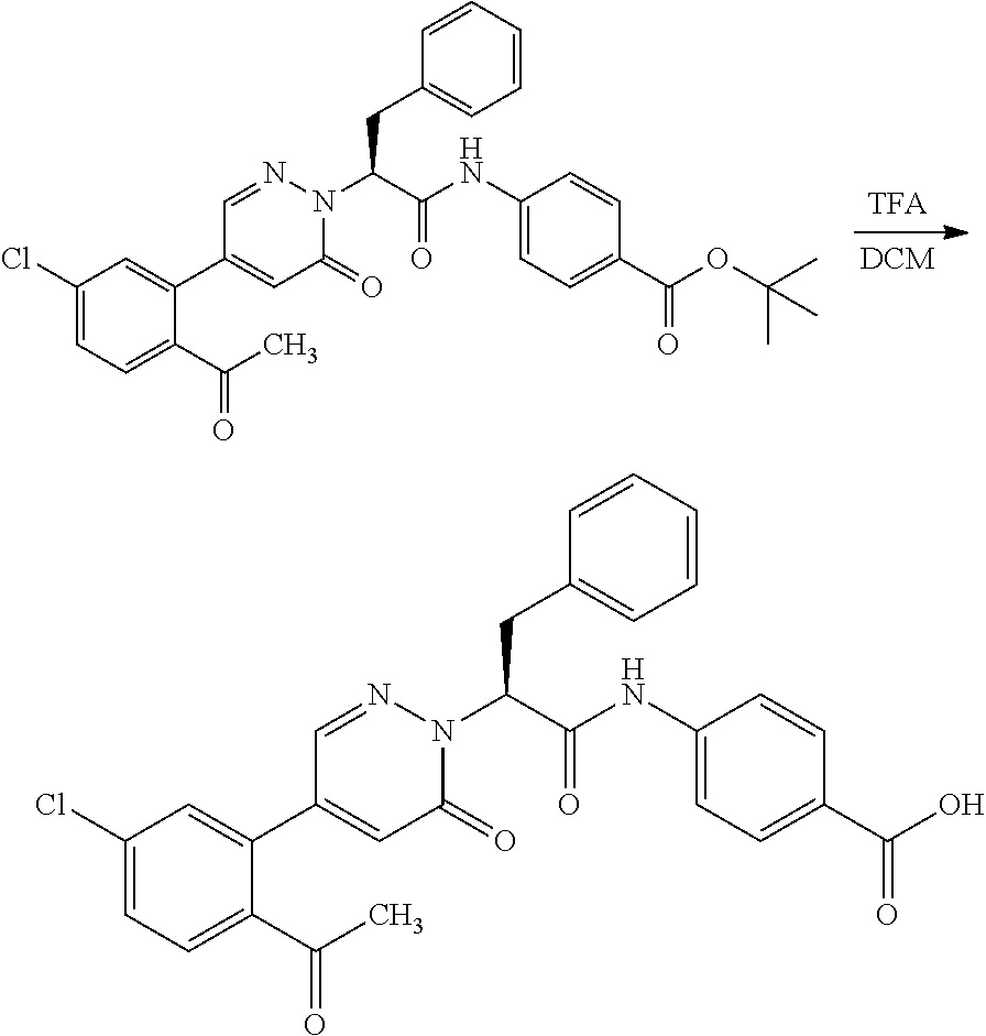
C1(Cl)=CC=C(C(=O)C)C(C2=CC(=O)N(C(CC3=CC=CC=C3)C(=O)NC3=CC=C(C(=O)OC(C)(C)C)C=C3)N=C2)=C1.C1(Cl)=CC=C(C(=O)C)C(C2=CC(=O)N(C(CC3=CC=CC=C3)C(=O)NC3=CC=C(C(=O)O)C=C3)N=C2)=C1
